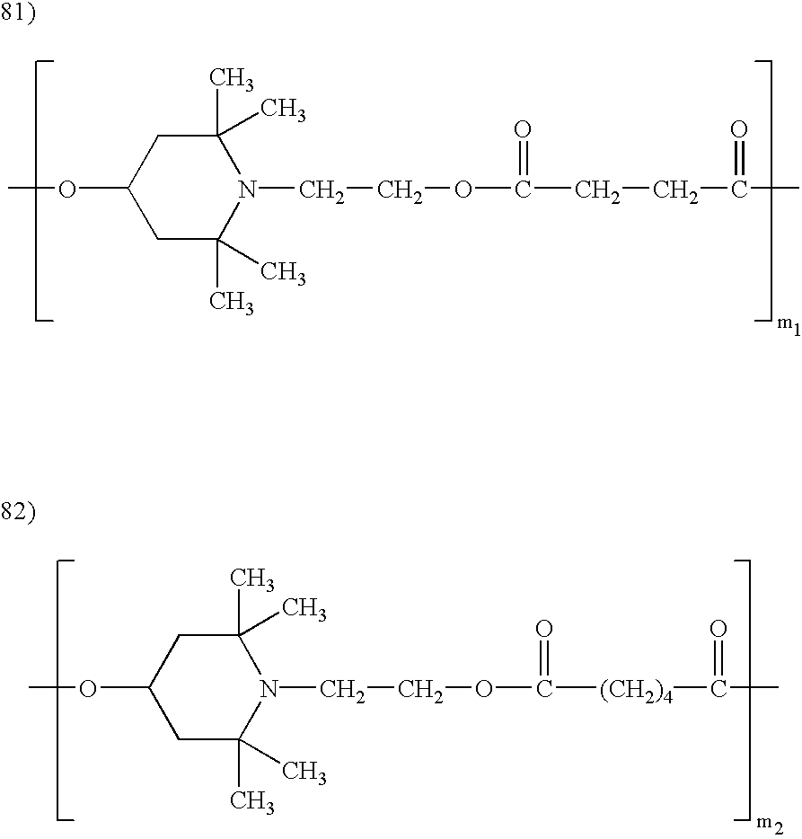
COC1CC(C)(C)N(CCOC(=O)[(CH2)4]C(=O)C)C(C)(C)C1.COC1CC(C)(C)N(CCOC(=O)CCC(=O)C)C(C)(C)C1
